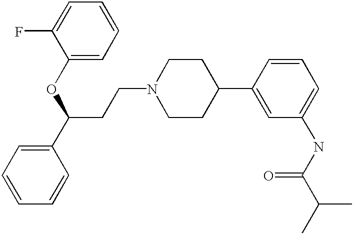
C(CN1CCC(C2=CC(NC(C(C)C)=O)=CC=C2)CC1)C(C1=CC=CC=C1)OC1=CC=CC=C1F
